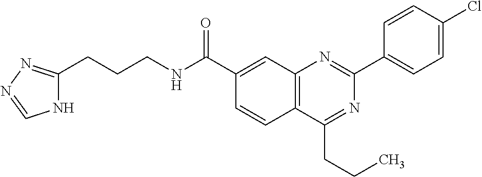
C1(C(NCCCC2=NN=CN2)=O)=CC2=C(C=C1)C(CCC)=NC(C1=CC=C(Cl)C=C1)=N2
